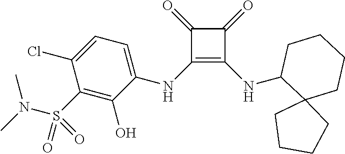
C1(=O)C(NC2=CC=C(Cl)C(S(N(C)C)(=O)=O)=C2O)=C(NC2C3(CCCC2)CCCC3)C1=O
